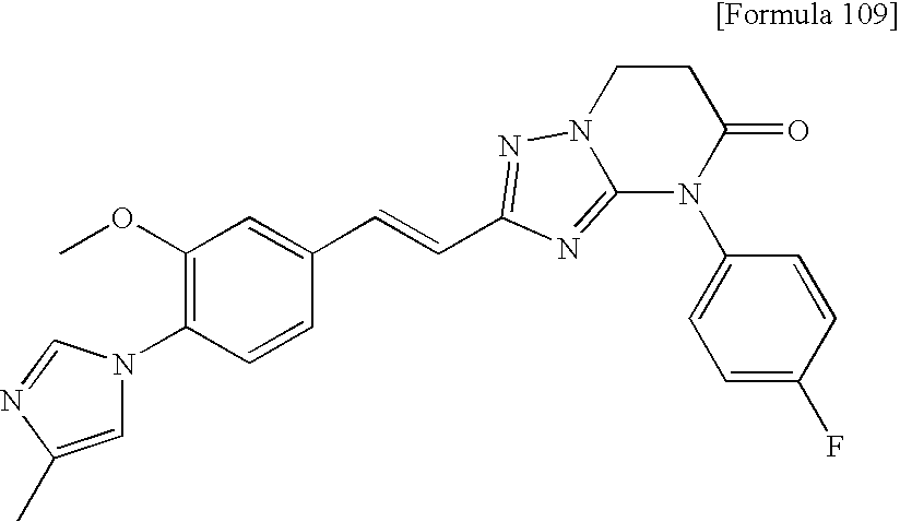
C1=C(C)N=CN1C1=C(OC)C=C(C=CC2=NN3CCC(=O)N(C4=CC=C(F)C=C4)C3=N2)C=C1
